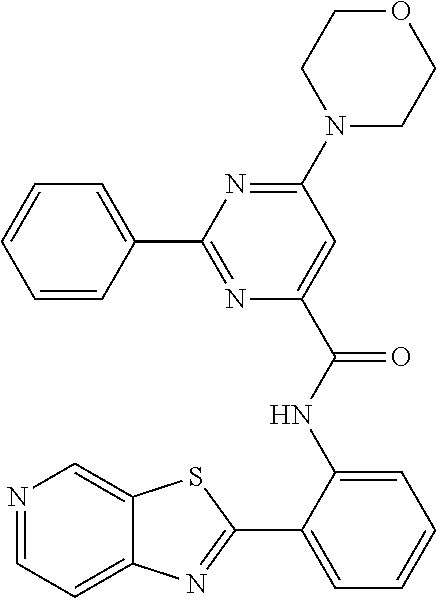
C1(C2=NC(C(NC3=CC=CC=C3C3=NC4=CC=NC=C4S3)=O)=CC(N3CCOCC3)=N2)=CC=CC=C1
